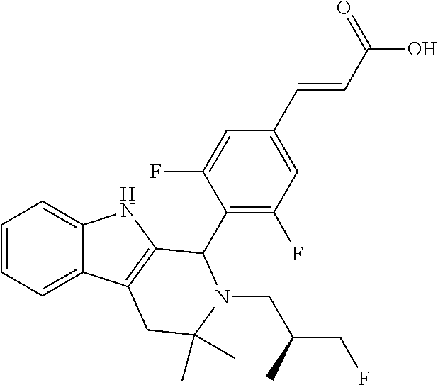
C1=CC=C2C(=C1)NC1=C2CC(C)(C)N(CC(CF)C)C1C1=C(F)C=C(C=CC(O)=O)C=C1F
